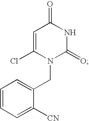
C1=C(Cl)N(CC2=CC=CC=C2[CN])C(=O)NC1=O
